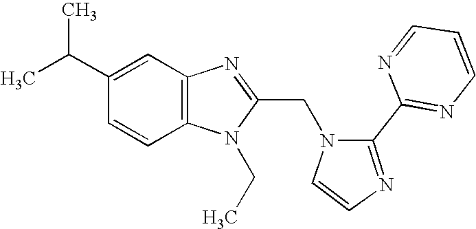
C12=C(N=C(CN3C=CN=C3C3=NC=CC=N3)N1CC)C=C(C(C)C)C=C2
